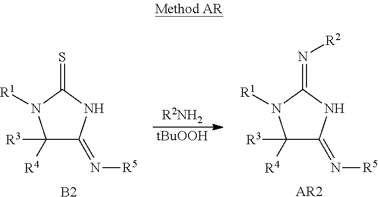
C1([R4])([R3])C(=N[R5])NC(=S)N1[R1].[B2].[R2NH2].[tBuOOH].C1([R4])([R3])C(=N[R5])NC(=N[R2])N1[R1].[AR2]
